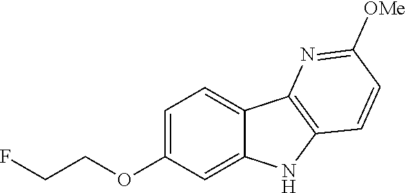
C1=C(OCCF)C=C2C(=C1)C1=C(N2)C=CC([OMe])=N1
